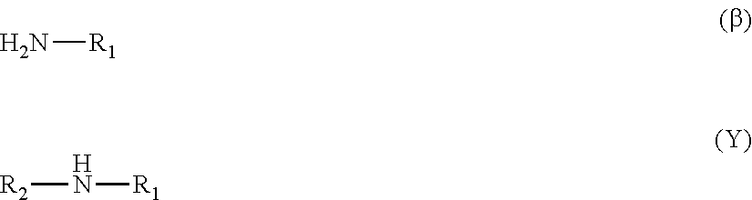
N[R1].[R2]N[R1]
